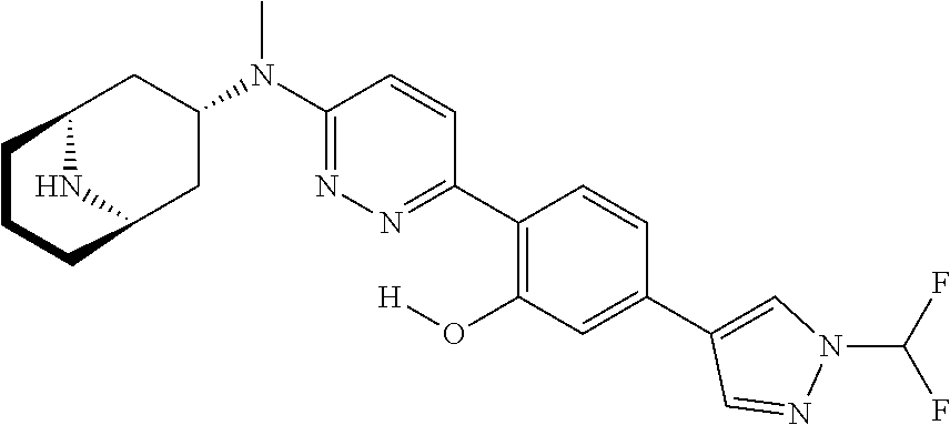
N(C)(C1=NN=C(C2=C(O[H])C=C(C3=CN(C(F)F)N=C3)C=C2)C=C1)C1CC2NC(C1)CCC2
